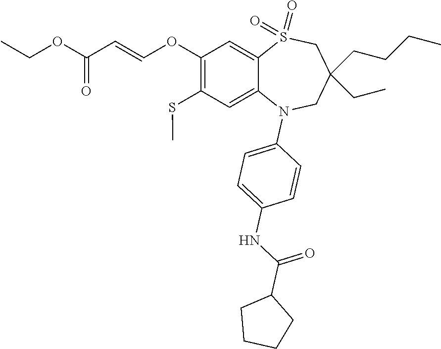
O(C(=O)C=COC1=C(SC)C=C2C(=C1)S(=O)(=O)CC(CC)(CCCC)CN2C1=CC=C(NC(C2CCCC2)=O)C=C1)CC
